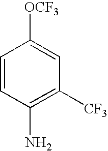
C1=CC(N)=C([CF3])C=C1[OCF3]
